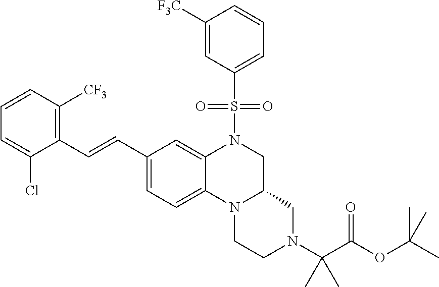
C1([F3C])=CC(S(N2CC3N(C4=CC=C(C=CC5=C([CF3])C=CC=C5Cl)C=C24)CCN(C(C(=O)OC(C)(C)C)(C)C)C3)(=O)=O)=CC=C1
